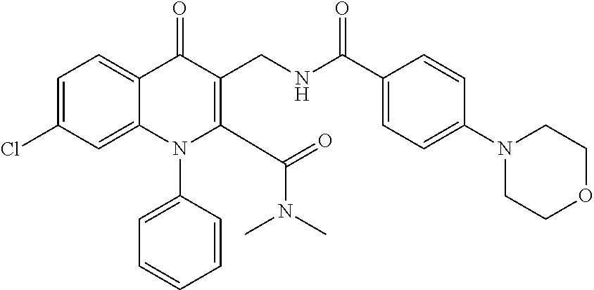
C1=C(Cl)C=C2C(=C1)C(=O)C(CNC(C1=CC=C(N3CCOCC3)C=C1)=O)=C(C(=O)N(C)C)N2C1=CC=CC=C1
